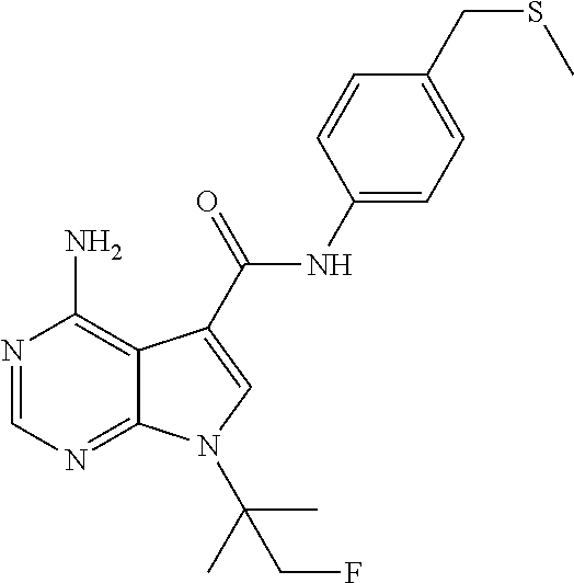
N1=CN=C2C(=C1N)C(C(NC1=CC=C(CSC)C=C1)=O)=CN2C(C)(C)CF
